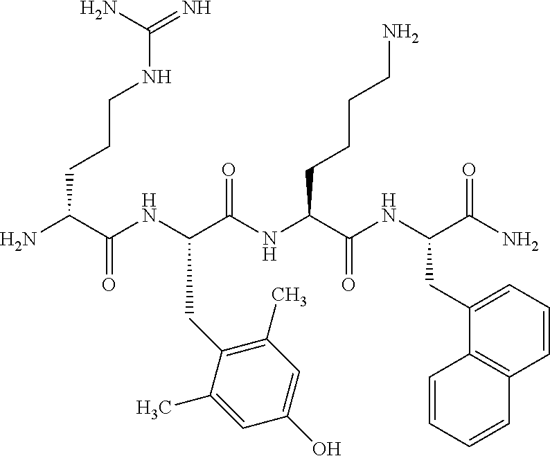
NC(C(NC(C(NC(C(NC(C(N)=O)CC1=CC=CC2=C1C=CC=C2)=O)CCCCN)=O)CC1=C(C)C=C(O)C=C1C)=O)CCCNC(=N)N
